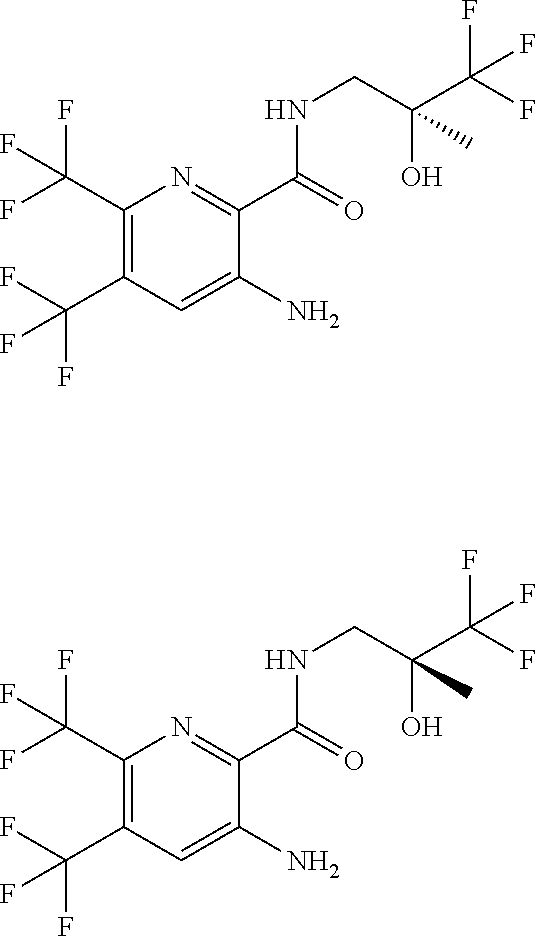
C1(C(F)(F)F)=C(C(F)(F)F)C=C(N)C(C(NCC(O)(C(F)(F)F)C)=O)=N1.C1(C(F)(F)F)=C(C(F)(F)F)C=C(N)C(C(NCC(O)(C(F)(F)F)C)=O)=N1
